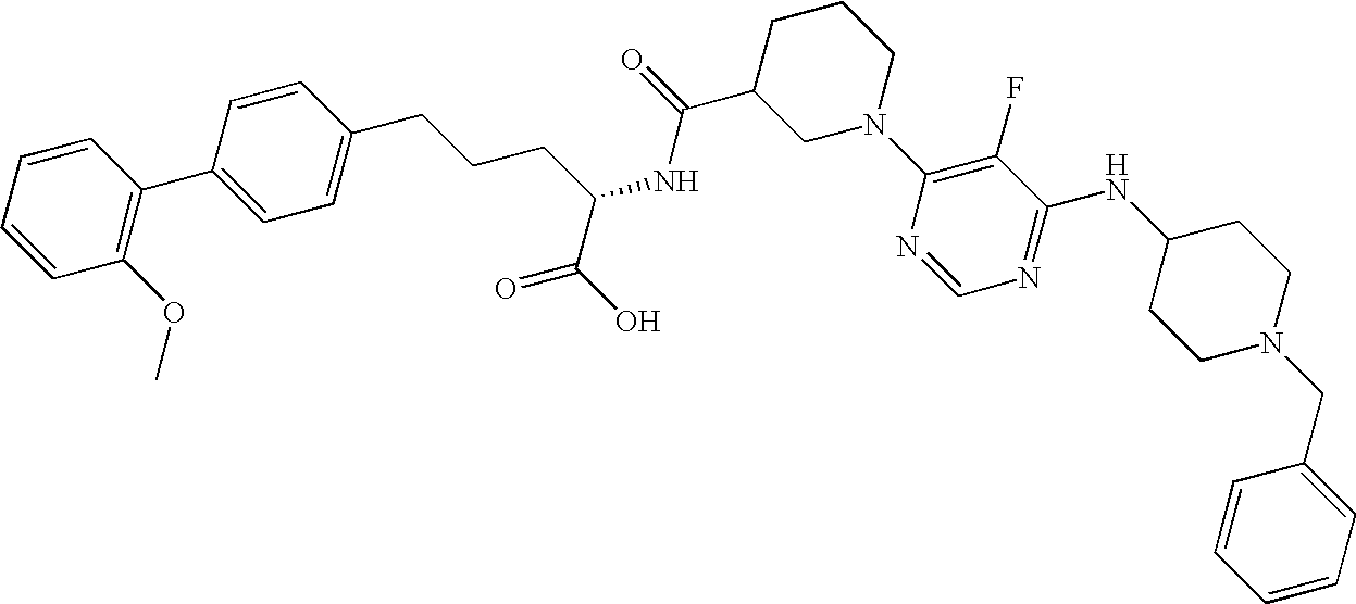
C1N(C2=C(F)C(NC3CCN(CC4=CC=CC=C4)CC3)=NC=N2)CCCC1C(=O)NC(CCCC1=CC=C(C2=C(OC)C=CC=C2)C=C1)C(O)=O
